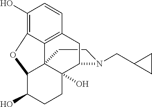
C1CN(CC2CC2)C2C3(O)C14C1=C(C=CC(O)=C1OC4C(O)CC3)C2
